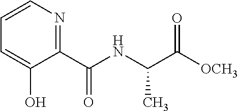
C1=CN=C(C(NC(C([OCH3])=O)C)=O)C(O)=C1
